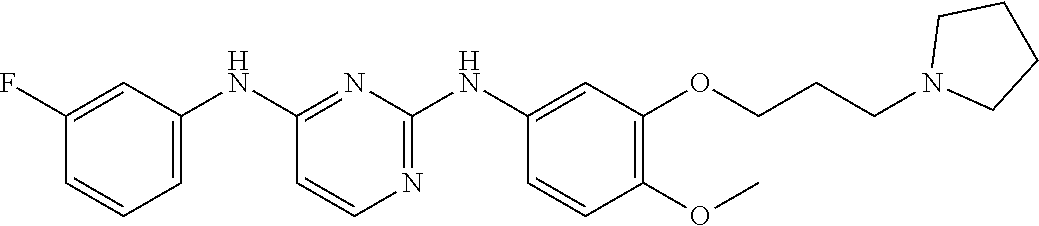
C1(NC2=CC=CC(F)=C2)=NC(NC2=CC(OCCCN3CCCC3)=C(OC)C=C2)=NC=C1
